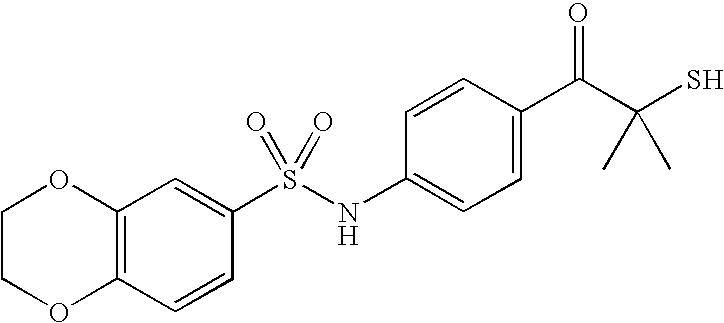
C1=CC2=C(C=C1S(NC1=CC=C(C(C(S)(C)C)=O)C=C1)(=O)=O)OCCO2
